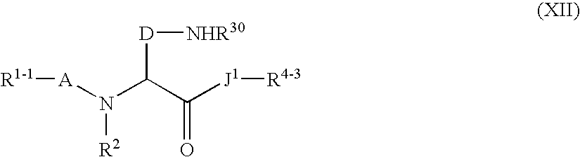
[R1-1][A]N(C(C([J1][R4-3])=O)[D][NHR30])[R2]
